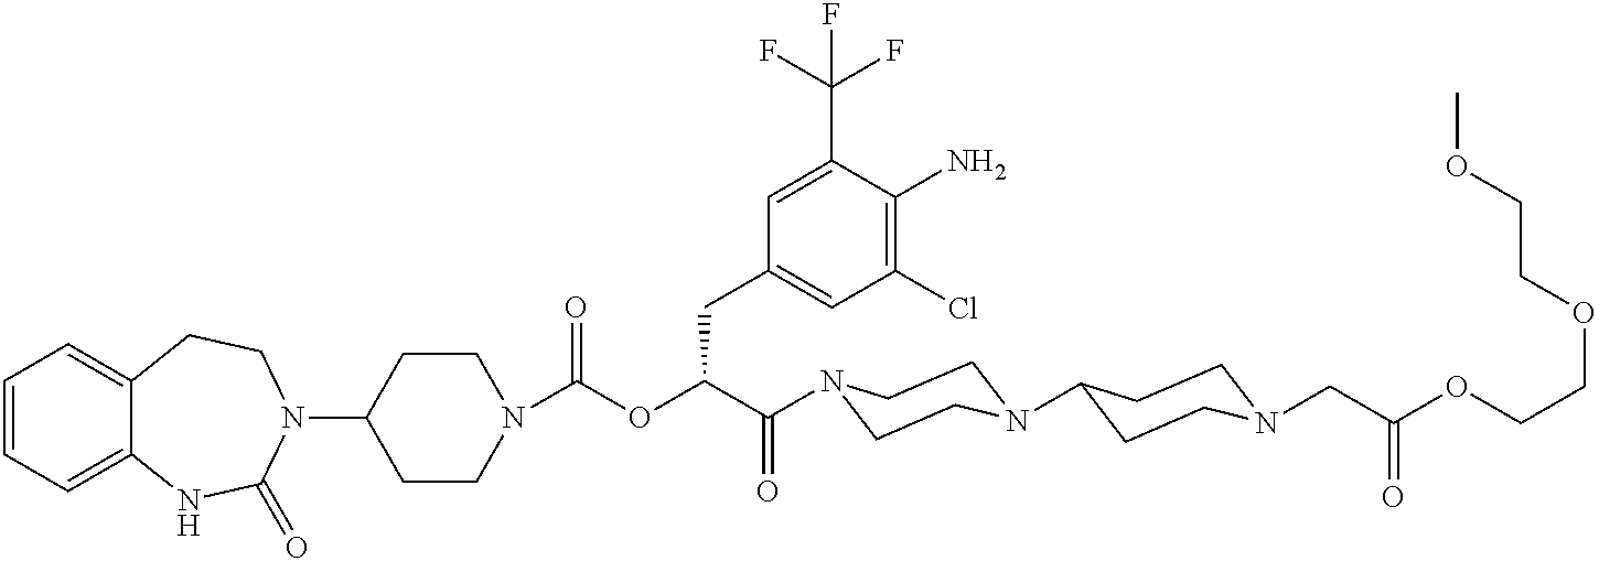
C1(N2CCC3=CC=CC=C3NC2=O)CCN(C(=O)OC(C(=O)N2CCN(C3CCN(CC(OCCOCCOC)=O)CC3)CC2)CC2=CC(Cl)=C(N)C(C(F)(F)F)=C2)CC1
